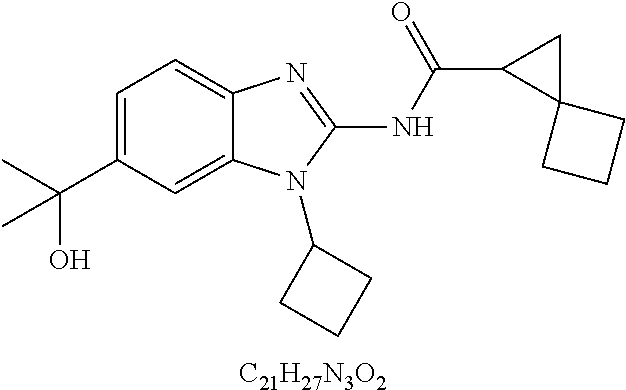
C1=C(C(C)(O)C)C=C2C(=C1)N=C(NC(=O)C1C3(C1)CCC3)N2C1CCC1.[C21H27N3O2]
